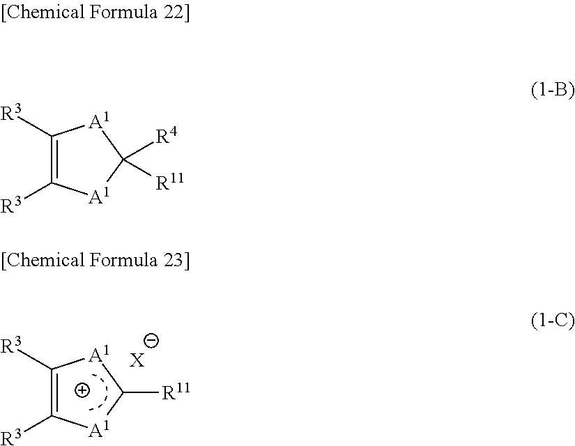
C1([R3])=C([R3])[A1]C([R11])([R4])[A1]1.C1([R3])=C([R3])[A1]C([R11])[A1]1.[X]
